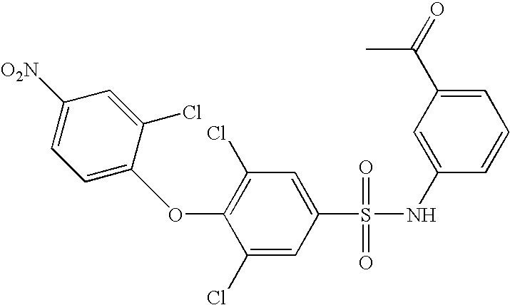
O(C1=C(Cl)C=C(S(NC2=CC(C(=O)C)=CC=C2)(=O)=O)C=C1Cl)C1=CC=C([O2N])C=C1Cl
